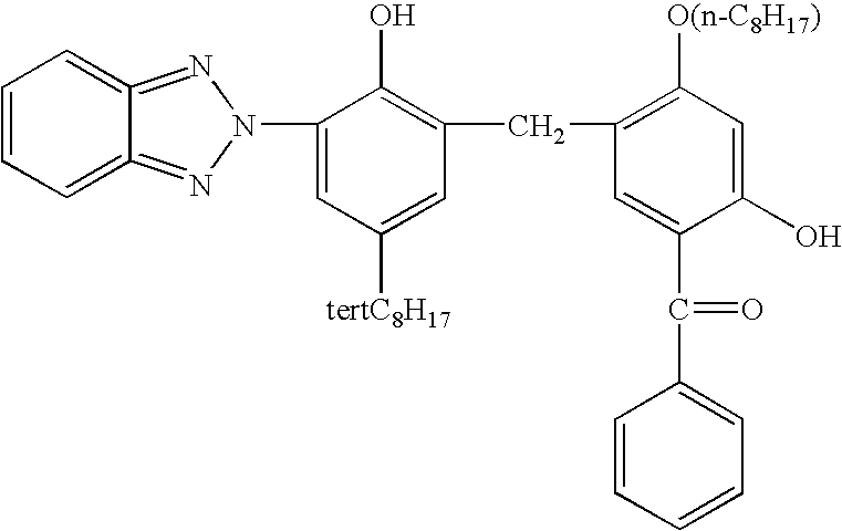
C1=CC=C2=NN(C3=CC([tertC8H17])=CC(CC4=C([O(n-C8H17)])C=C(O)C(C(C5=CC=CC=C5)=O)=C4)=C3O)N=C2=C1
